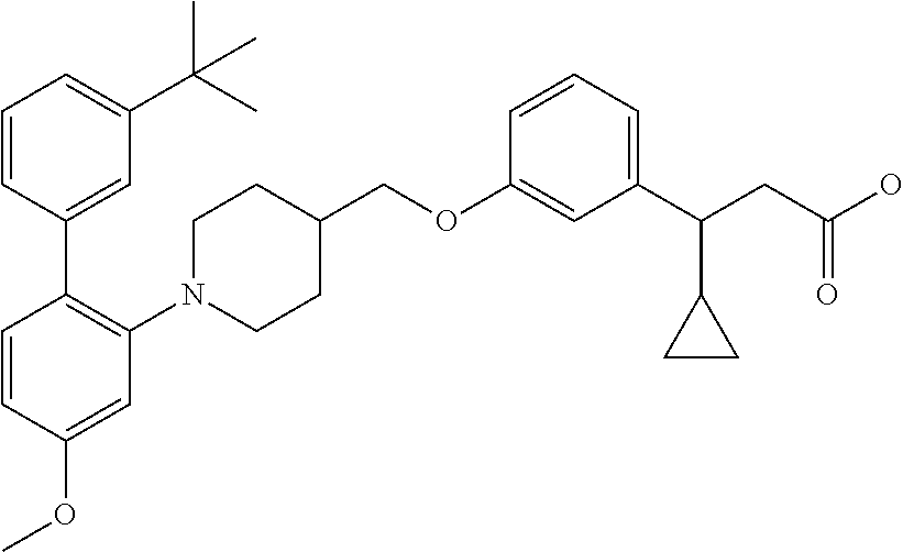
C1(OCC2CCN(C3=C(C4=CC(C(C)(C)C)=CC=C4)C=CC(OC)=C3)CC2)=CC(C(CC(O)=O)C2CC2)=CC=C1
